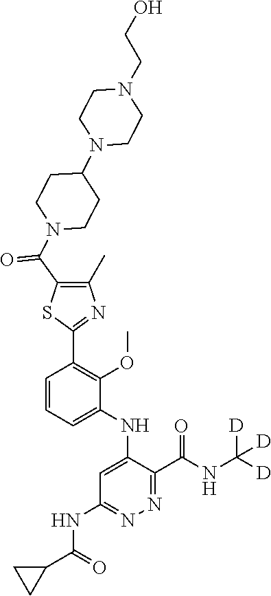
C1=CC=C(NC2=CC(NC(C3CC3)=O)=NN=C2C(NC([D])([D])[D])=O)C(OC)=C1C1=NC(C)=C(C(N2CCC(N3CCN(CCO)CC3)CC2)=O)S1
